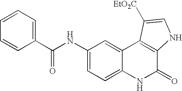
C(C1=CC=CC=C1)(NC1=CC=C2C(=C1)C1=C(C(=O)N2)NC=C1[EtO2C])=O
